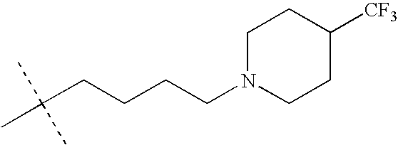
C(CCCCN1CCC([CF3])CC1)(C)(C)C
